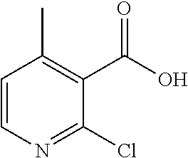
C1=CN=C(Cl)C(C(O)=O)=C1C
